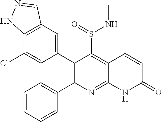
C12=C(C=C(C3=C(C4=CC=CC=C4)N=C4C(=C3S(NC)=O)C=CC(=O)N4)C=C1Cl)C=NN2
